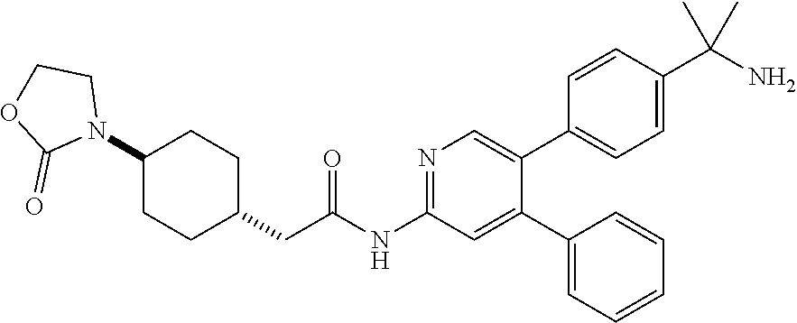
C1(C2=CC(NC(CC3CCC(N4CCOC4=O)CC3)=O)=NC=C2C2=CC=C(C(N)(C)C)C=C2)=CC=CC=C1
